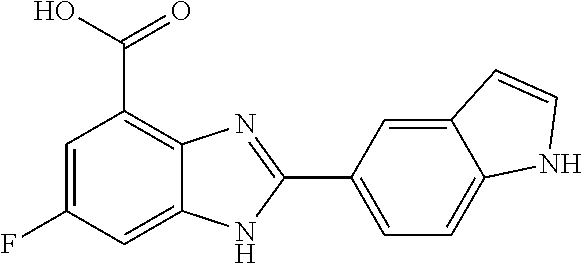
C1=C(C2=NC3=C(C(O)=O)C=C(F)C=C3N2)C=C2C(=C1)NC=C2
